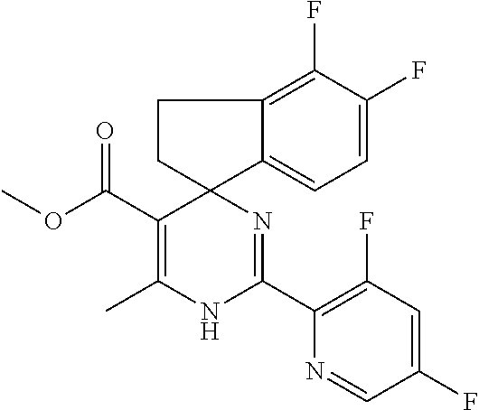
C(C1=C(C)NC(C2=C(F)C=C(F)C=N2)=NC12CCC1=C(F)C(F)=CC=C21)(=O)OC
